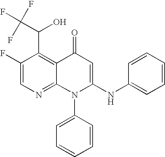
C1=C(F)C(C(C(F)(F)F)O)=C2C(=N1)N(C1=CC=CC=C1)C(NC1=CC=CC=C1)=CC2=O
